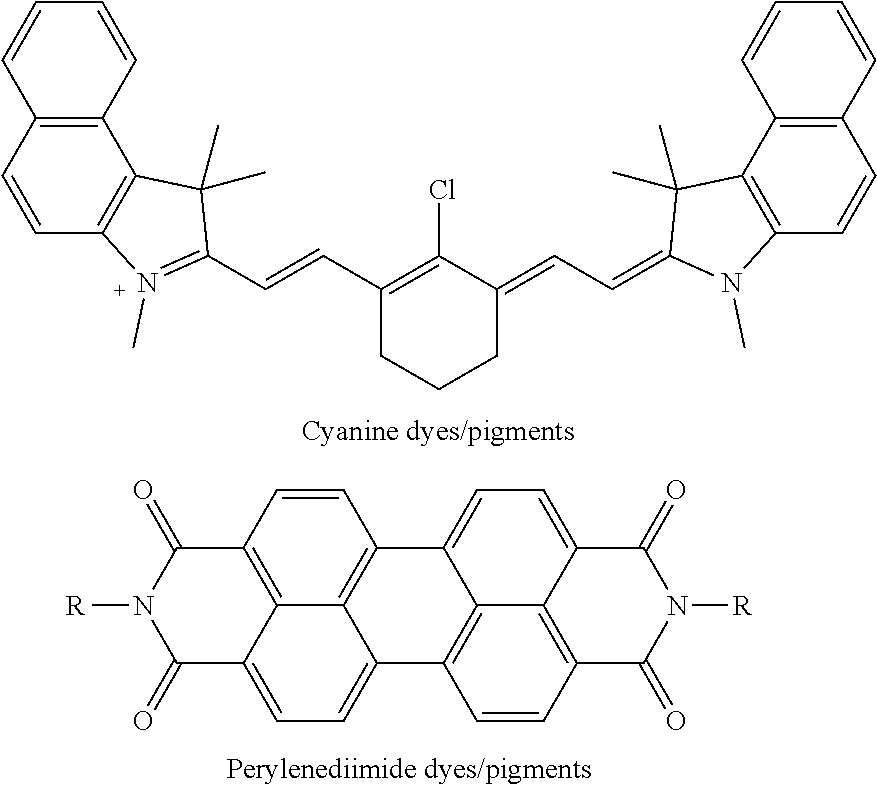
C1=CC=CC2=C1C1=C(C=C2)N(C)=C(C=CC2=C(Cl)C(=CC=C3N(C)C4=C(C5=C(C=CC=C5)C=C4)C3(C)C)CCC2)C1(C)C.C1(=O)N([R])C(=O)C2=CC=C3C4=C(C=CC1=C24)C1=CC=C2C4=C(C=CC3=C14)C(=O)N([R])C2=O
